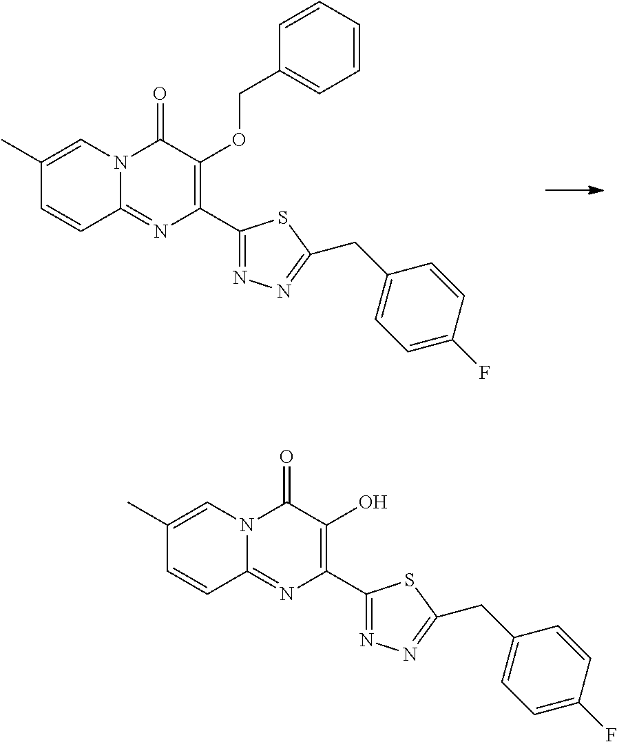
N12C(=NC(C3=NN=C(CC4=CC=C(F)C=C4)S3)=C(OCC3=CC=CC=C3)C1=O)C=CC(C)=C2.N12C(=NC(C3=NN=C(CC4=CC=C(F)C=C4)S3)=C(O)C1=O)C=CC(C)=C2
